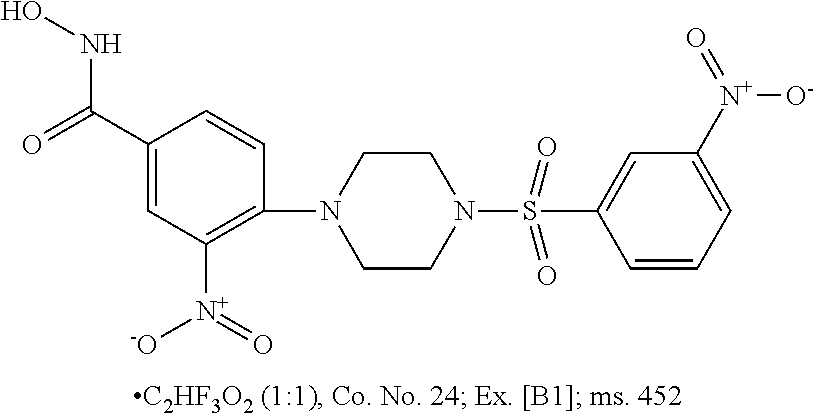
C1(S(N2CCN(C3=C([N+](=O)[O-])C=C(C(=O)NO)C=C3)CC2)(=O)=O)=CC([N+](=O)[O-])=CC=C1
